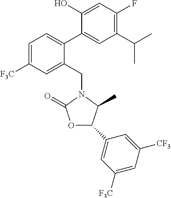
C1=C([F3C])C=C(CN2C(=O)OC(C3=CC([F3C])=CC([CF3])=C3)C2C)C(C2=CC(C(C)C)=C(F)C=C2O)=C1
